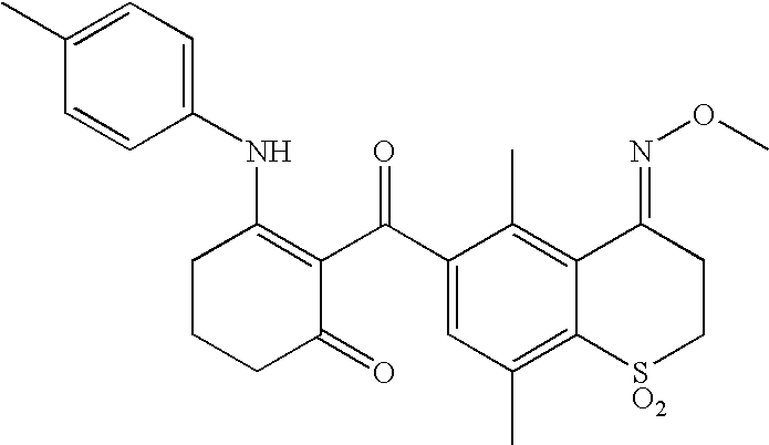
C1CCC(=O)C(C(C2=CC(C)=C3C(=C2C)C(=NOC)CC[SO2]3)=O)=C1NC1=CC=C(C)C=C1
